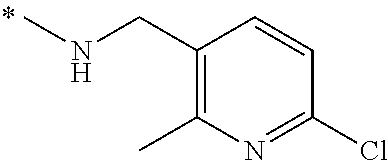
C1(CNC)=C(C)N=C(Cl)C=C1
